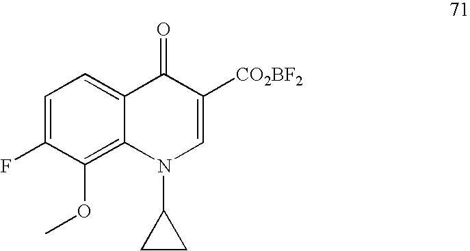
C12=CC=C(F)C(OC)=C1N(C1CC1)C=C([CO2BF2])C2=O
